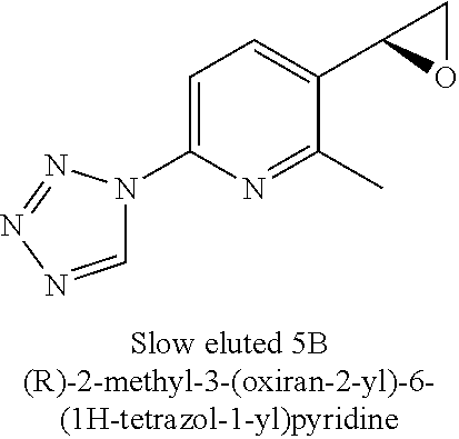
C1=NN=NN1C1=CC=C(C2OC2)C(C)=N1
